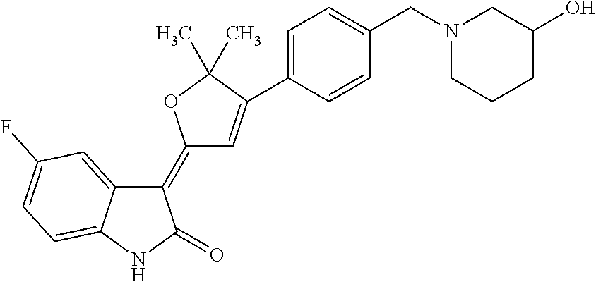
C1(=C2C=C(C3=CC=C(CN4CCCC(O)C4)C=C3)C(C)(C)O2)C2=CC(F)=CC=C2NC1=O
